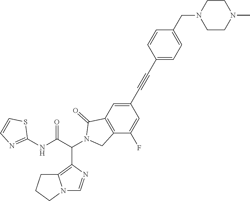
C1CN(C)CCN1CC1=CC=C(C#CC2=CC3=C(C(F)=C2)CN(C(C(NC2=NC=CS2)=O)C2=C4N(C=N2)CCC4)C3=O)C=C1
